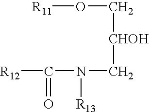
[R11]OC[CHOH]CN(C([R12])=O)[R13]
